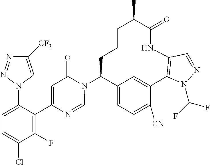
C12=CC=C([CN])C(=C1)C1=C(NC(=O)C(C)CCCC2N2C(=O)C=C(C3=C(F)C(Cl)=CC=C3N3C=C([CF3])N=N3)N=C2)C=NN1C(F)F
